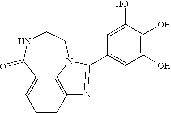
C1=CC2=C3C(=C1)C(=O)NCCN3C(C1=CC(O)=C(O)C(O)=C1)=N2
